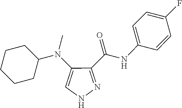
N(C1=CNN=C1C(NC1=CC=C(F)C=C1)=O)(C)C1CCCCC1
